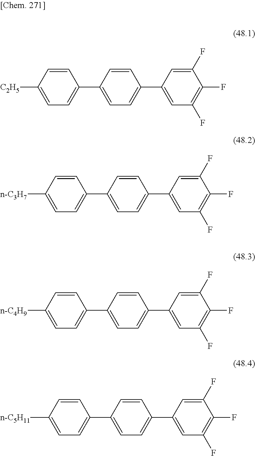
C1(C2=CC=C(C3=CC(F)=C(F)C(F)=C3)C=C2)=CC=C([C2H5])C=C1.C1(C2=CC=C(C3=CC(F)=C(F)C(F)=C3)C=C2)=CC=C([n-C3H7])C=C1.C1(C2=CC=C(C3=CC(F)=C(F)C(F)=C3)C=C2)=CC=C([n-C4H9])C=C1.C1(C2=CC=C(C3=CC(F)=C(F)C(F)=C3)C=C2)=CC=C([n-C5H11])C=C1
